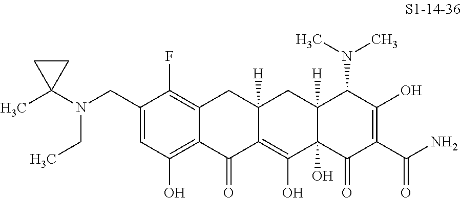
C1(CN(CC)C2(C)CC2)=CC(O)=C2C(=C1F)CC1([H])C(=C(O)C3(O)C([H])(C1)C(N(C)C)C(O)=C(C(N)=O)C3=O)C2=O
